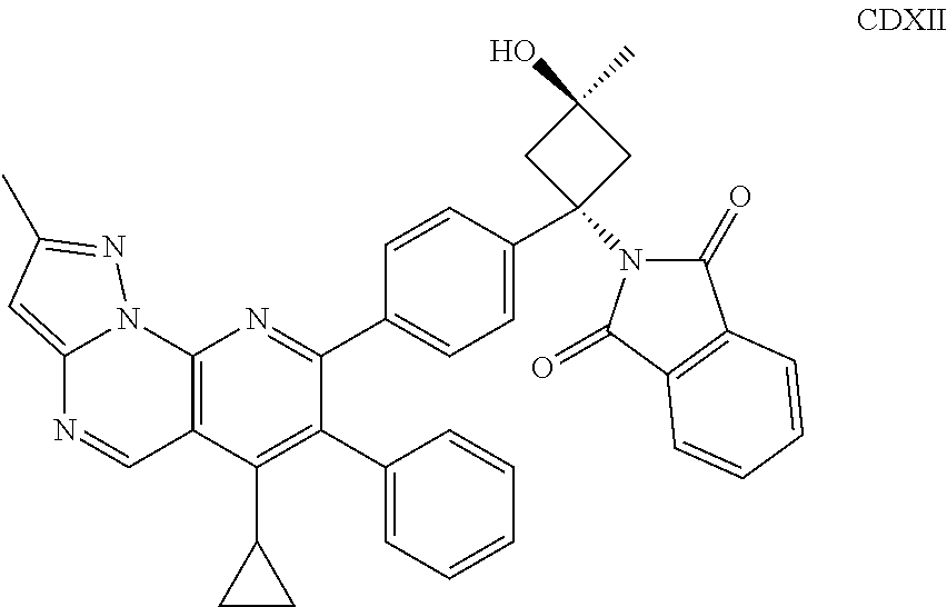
C12=CC(C)=NN1C1=C(C=N2)C(C2CC2)=C(C2=CC=CC=C2)C(C2=CC=C(C3(N4C(=O)C5=C(C4=O)C=CC=C5)CC(C)(O)C3)C=C2)=N1
